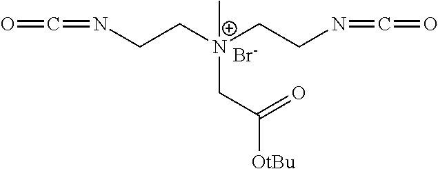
N(CC[N+](CCN=C=O)(C)CC(=O)[OtBu])=C=O.[Br-]
